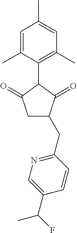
C1=C(C)C(C2C(=O)CC(CC3=NC=C(C(F)C)C=C3)C2=O)=C(C)C=C1C
